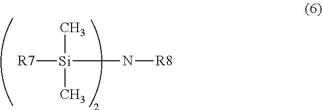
[R7][Si](C)(C)N[R8]
